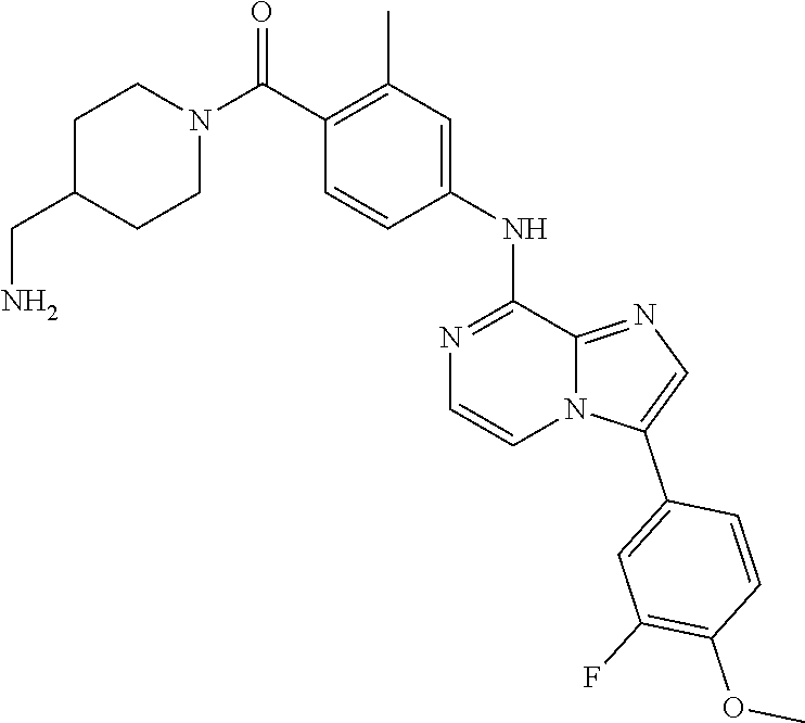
C1(NC2=CC(C)=C(C(N3CCC(CN)CC3)=O)C=C2)=NC=CN2C1=NC=C2C1=CC(F)=C(OC)C=C1
